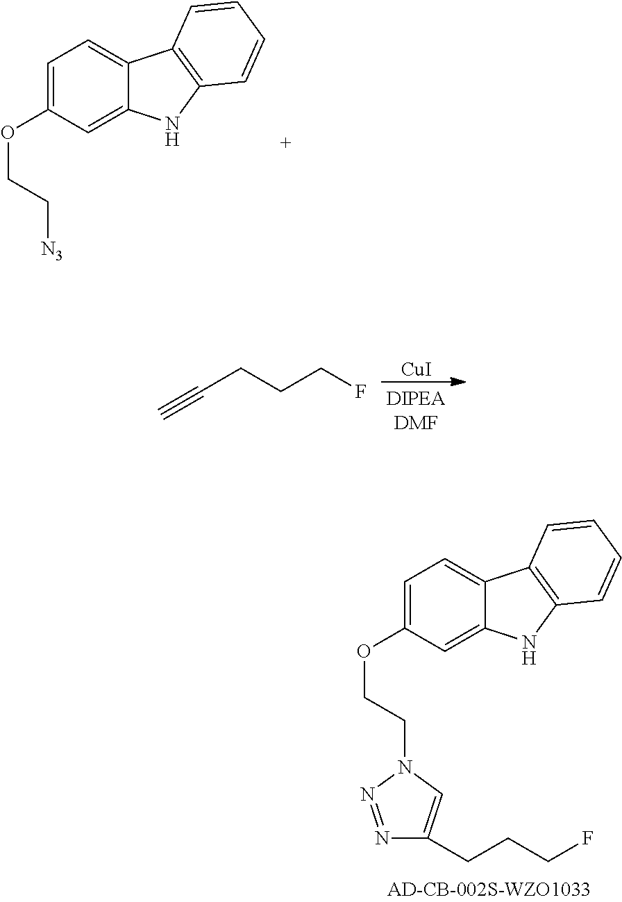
C1=C(OCCN2C=C(CCCF)N=N2)C=C2C(=C1)C1=C(N2)C=CC=C1.C1=C(OCC[N3])C=C2C(=C1)C1=C(N2)C=CC=C1.[CuI].C#CCCCF
